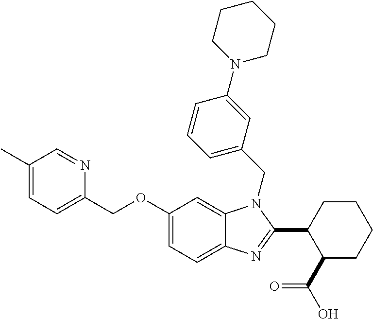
C1(OCC2=CC=C(C)C=N2)=CC=C2C(=C1)N(CC1=CC=CC(N3CCCCC3)=C1)C(C1C(C(=O)O)CCCC1)=N2
